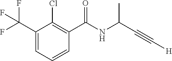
C1(C(F)(F)F)=CC=CC(C(NC(C#C[H])C)=O)=C1Cl
